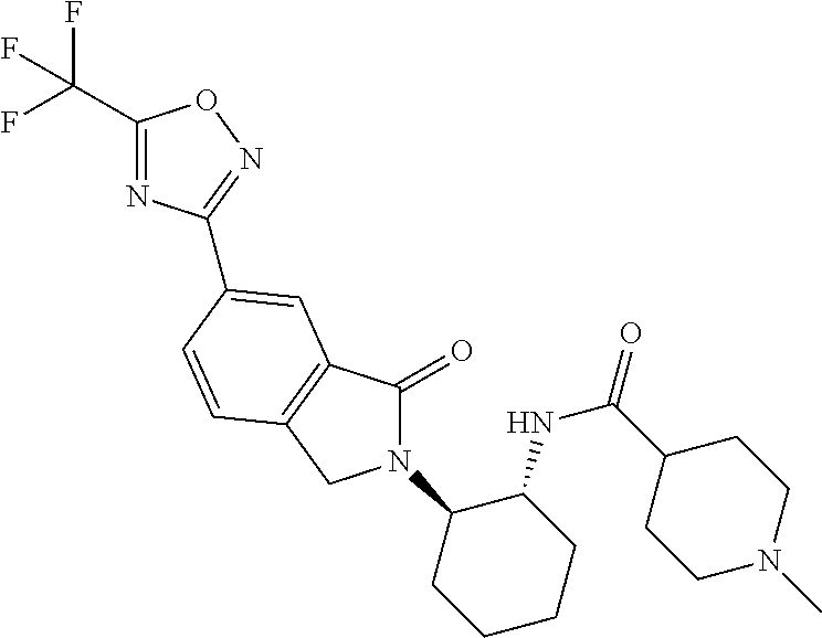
C1(C(F)(F)F)=NC(C2=CC3=C(CN(C4CCCCC4NC(=O)C4CCN(C)CC4)C3=O)C=C2)=NO1
